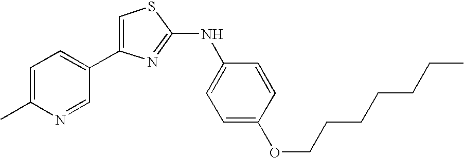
C1=C(C2=CC=C(C)N=C2)N=C(NC2=CC=C(OCCCCCCC)C=C2)S1
